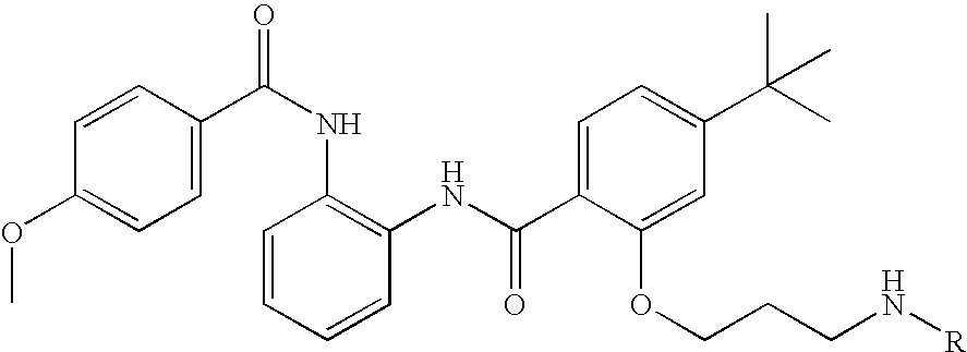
C1=C(C(NC2=C(NC(C3=CC=C(C(C)(C)C)C=C3OCCCN[R])=O)C=CC=C2)=O)C=CC(OC)=C1
